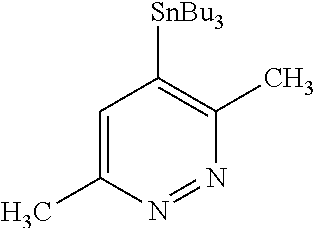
C1=C(C)N=NC(C)=C1[SnBu3]
